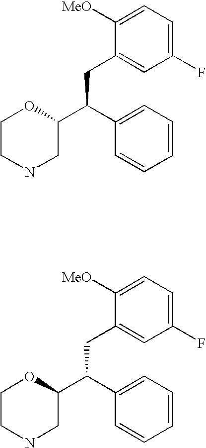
C1([MeO])=CC=C(F)C=C1CC(C1=CC=CC=C1)C1OCCNC1.C1([MeO])=CC=C(F)C=C1CC(C1=CC=CC=C1)C1OCCNC1
